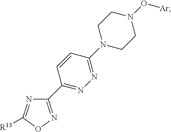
C1(C2=NN=C(N3CCN(O[Ar])CC3)C=C2)=NOC([R13])=N1
